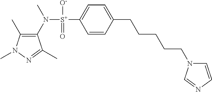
C1(C)=C(N([S+](C2=CC=C(CCCCCN3C=CN=C3)C=C2)([O-])=O)C)C(C)=NN1C
